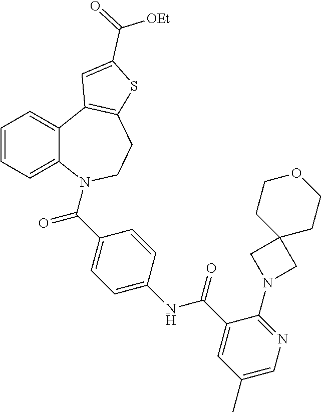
C1=CC=C2C(=C1)C1=C(CCN2C(C2=CC=C(NC(=O)C3=CC(C)=CN=C3N3CC4(C3)CCOCC4)C=C2)=O)SC(C(=O)[OEt])=C1
